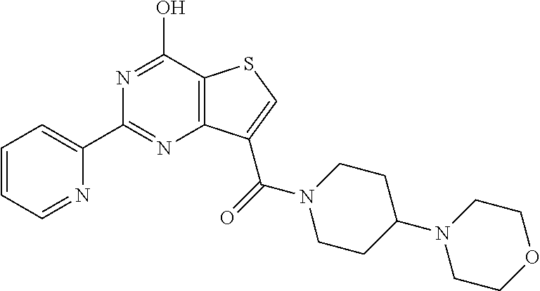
C12=C(C(O)=NC(C3=CC=CC=N3)=N1)SC=C2C(=O)N1CCC(N2CCOCC2)CC1
